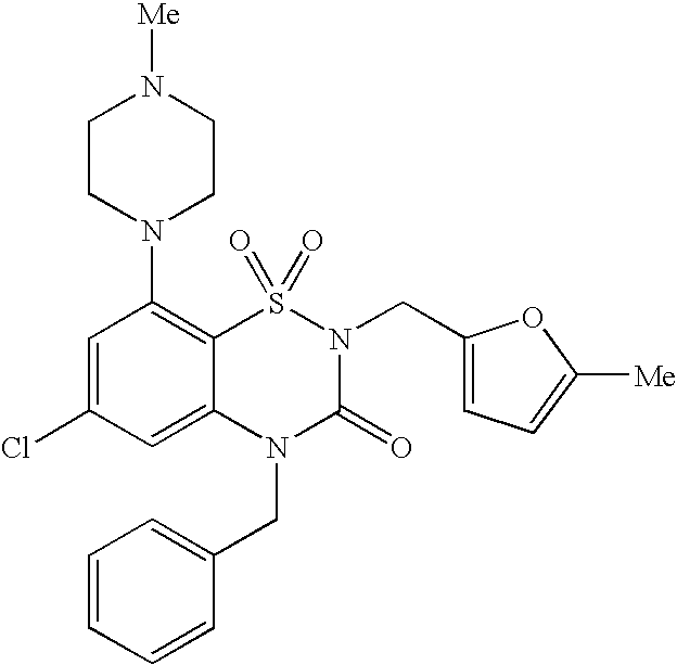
C1=C(Cl)C=C2C(=C1N1CCN([Me])CC1)S(=O)(=O)N(CC1=CC=C([Me])O1)C(=O)N2CC1=CC=CC=C1
